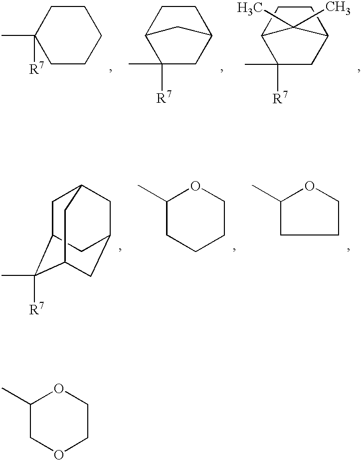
C1(C)([R7])CCCCC1.C12C([R7])(C)CC(CC1)C2.C12C([R7])(C)CC(CC1)C2(C)C.C1C2C(C)([R7])C3CC(CC1C3)C2.O1C(C)CCCC1.O1C(C)CCC1.O1C(C)COCC1
